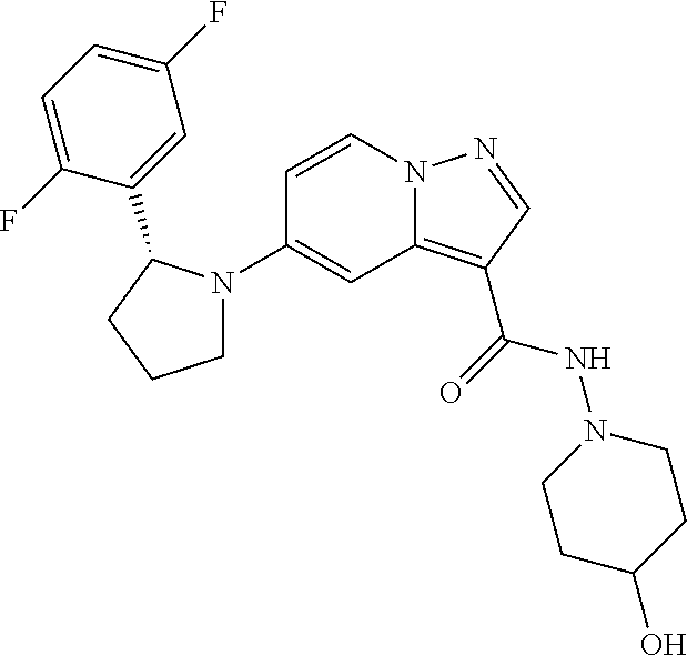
C1(N2CCCC2C2=CC(F)=CC=C2F)=CC2=C(C(=O)NN3CCC(O)CC3)C=NN2C=C1
